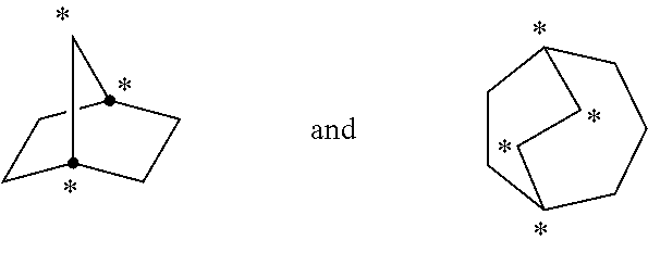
C1CC2CCCC1CC2.C1CC2CCC1C2
